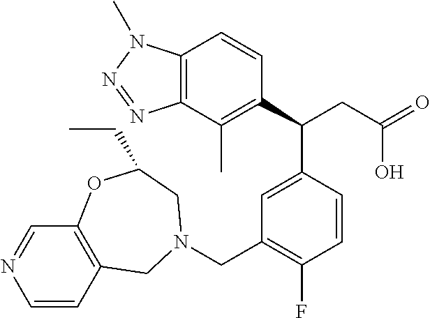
C1(C(CC(O)=O)C2=CC(CN3CC4=C(C=NC=C4)OC(CC)C3)=C(F)C=C2)=C(C)C2=C(C=C1)N(C)N=N2
